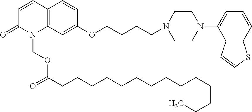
C1=CC2=C(N(COC(=O)CCCCCCCCCCCCCC)C1=O)C=C(OCCCCN1CCN(C3=CC=CC4=C3C=CS4)CC1)C=C2
